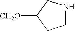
C1NCC([CH2O])C1
